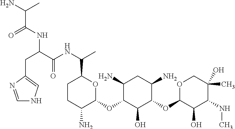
C1=NC(CC(NC(C(N)C)=O)C(NC(C)C2CCC(N)C(OC3C(N)CC(N)C(OC4OCC(O)(C)C(NC)C4O)C3O)O2)=O)=CN1
